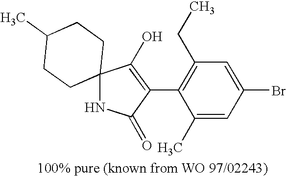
C1=C(Br)C=C(C)C(C2=C(O)C3(NC2=O)CCC(C)CC3)=C1CC
